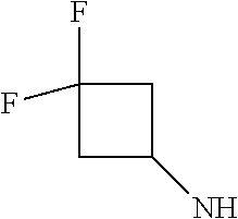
C1(F)(F)CC(N)C1
